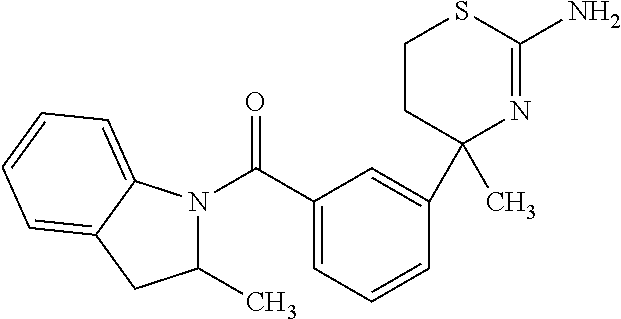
C1(C(N2C(C)CC3=CC=CC=C23)=O)=CC=CC(C2(C)N=C(N)SCC2)=C1
